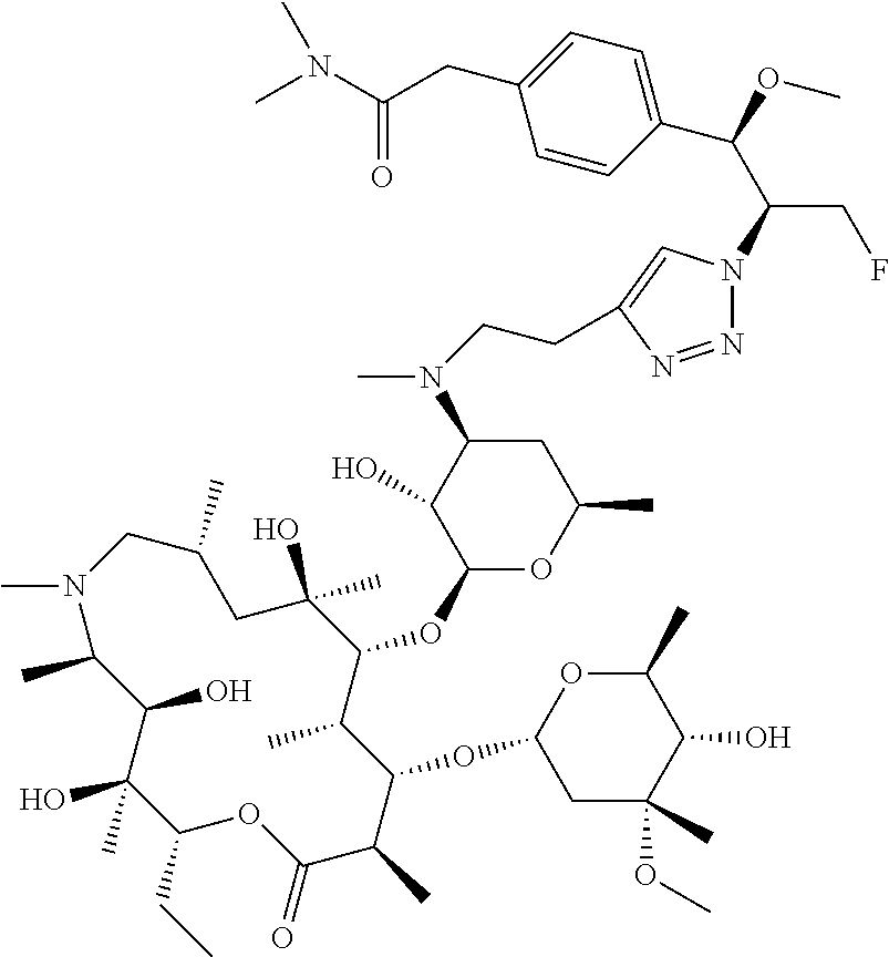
C1(N(CCC2=CN(C(CF)C(C3=CC=C(CC(=O)N(C)C)C=C3)OC)N=N2)C)C(O)C(OC2C(C)C(OC3CC(C)(OC)C(O)C(C)O3)C(C)C(=O)OC(CC)C(O)(C)C(O)C(C)N(C)CC(C)CC2(O)C)OC(C)C1
